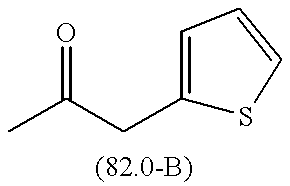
O=C(C)CC1=CC=CS1
